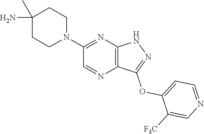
C1(C)(N)CCN(C2=NC3=C(N=C2)C(OC2=CC=NC=C2[F3C])=NN3)CC1
